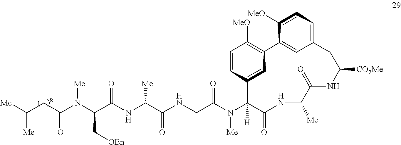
[Me]N(C(C(NC([Me])C(=O)NCC(N(C1([H])C(=O)NC([Me])C(=O)NC([CO2Me])CC2=CC=C([MeO])C(=C2)C2=C([MeO])C=CC1=C2)[Me])=O)=O)C[OBn])C(=O)CC([Me])[Me]
